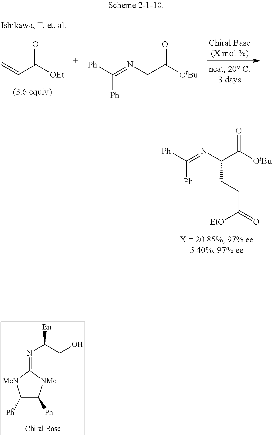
C=CC([OEt])=O.N(CC([OtBu])=O)=C([Ph])[Ph].N(C(C([OtBu])=O)CCC(=O)[EtO])=C([Ph])[Ph].C1([Ph])C([Ph])[NMe]C(=NC(CO)[Bn])[MeN]1
